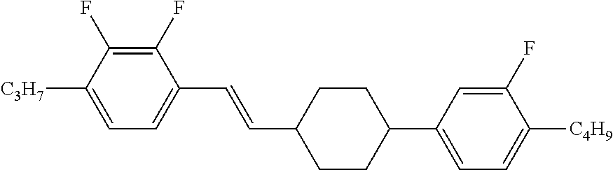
C1(F)=C(F)C([C3H7])=CC=C1C=CC1CCC(C2=CC=C([C4H9])C(F)=C2)CC1
